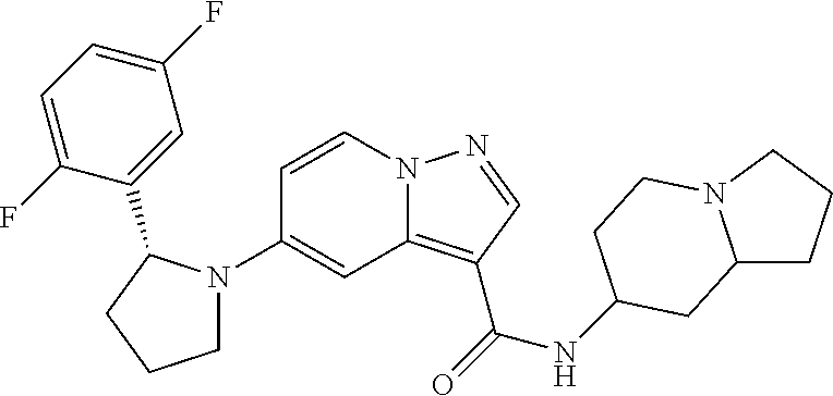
C1=CN2C(=C(C(=O)NC3CCN4C(CCC4)C3)C=N2)C=C1N1CCCC1C1=CC(F)=CC=C1F
